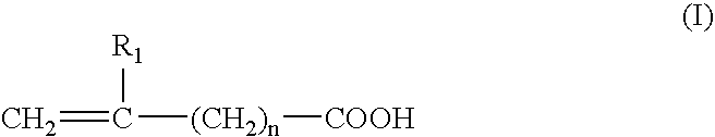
C=C([R1])[(CH2)n][COOH]
